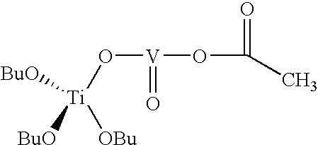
O([V](OC(=O)C)=O)[Ti]([OBu])([BuO])[BuO]
